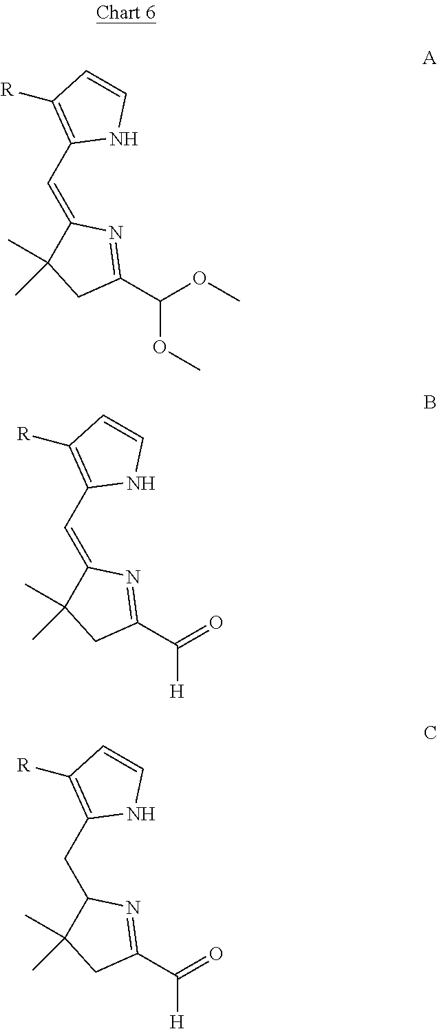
C(C1=C([R])C=CN1)=C1N=C(C(OC)OC)CC1(C)C.C(C1=C([R])C=CN1)=C1N=C(C(=O)[H])CC1(C)C.C(C1=C([R])C=CN1)C1N=C(C(=O)[H])CC1(C)C
